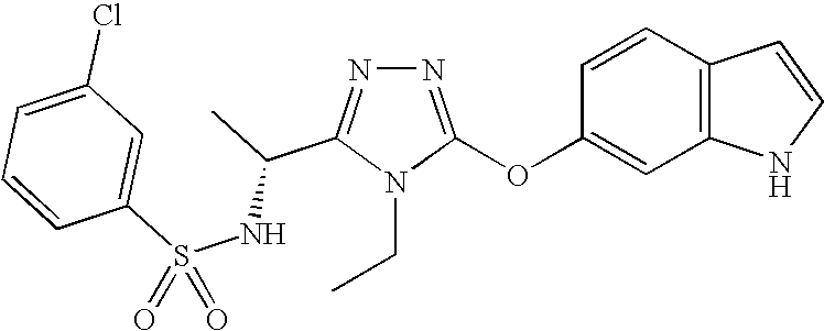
N1=C(OC2=CC3=C(C=C2)C=CN3)N(CC)C(C(C)NS(C2=CC(Cl)=CC=C2)(=O)=O)=N1
